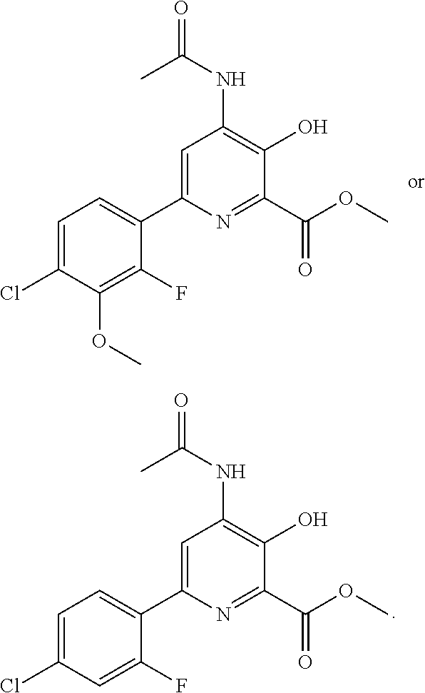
C1=C(C2=CC=C(Cl)C(OC)=C2F)N=C(C(=O)OC)C(O)=C1NC(C)=O.C1=C(C2=CC=C(Cl)C=C2F)N=C(C(=O)OC)C(O)=C1NC(C)=O
